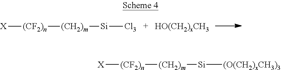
[X][(CF2)n][(CH2)m][Si][Cl3].[X][(CF2)n][(CH2)m][Si][(O(CH2)xCH3)3]
